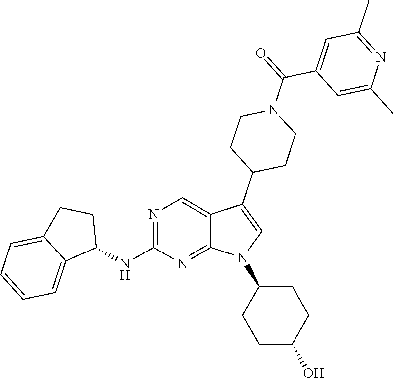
N1=C(NC2CCC3=CC=CC=C23)N=C2C(=C1)C(C1CCN(C(=O)C3=CC(C)=NC(C)=C3)CC1)=CN2C1CCC(O)CC1
